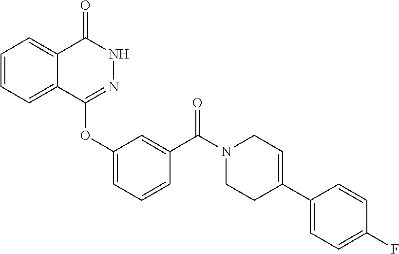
C1=CC=C2C(=C1)C(=O)NN=C2OC1=CC=CC(C(N2CCC(C3=CC=C(F)C=C3)=CC2)=O)=C1
